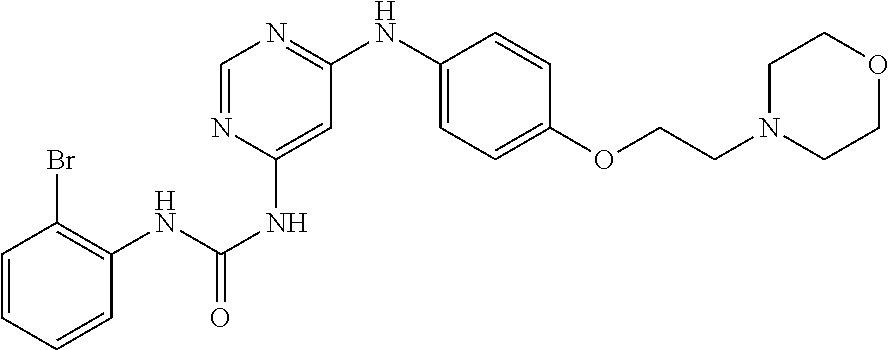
C1=CC=CC(NC(=O)NC2=CC(NC3=CC=C(OCCN4CCOCC4)C=C3)=NC=N2)=C1Br
